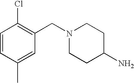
C1=CC(C)=CC(CN2CCC(N)CC2)=C1Cl
